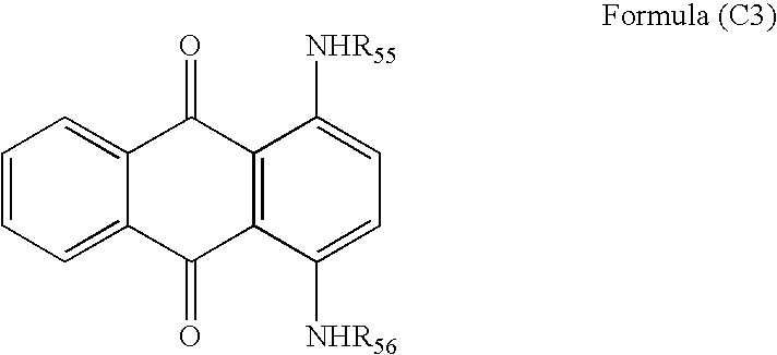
C1=CC=C2C(=C1)C(=O)C1=C(C2=O)C([NHR56])=CC=C1[NHR55]
